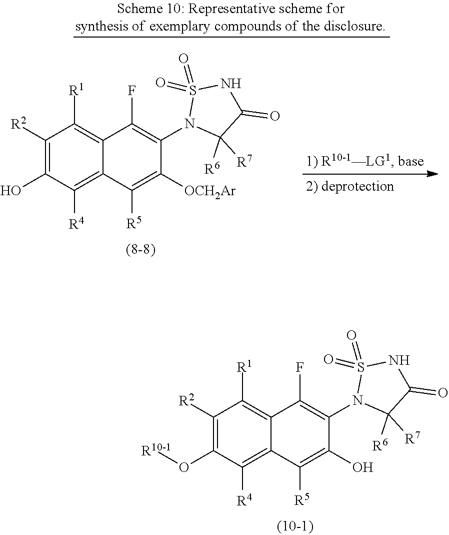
C1([R2])=C(O[R10-1])C([R4])=C2C(=C1[R1])C(F)=C(N1C([R6])([R7])C(=O)NS1(=O)=O)C(O)=C2[R5].C1([R2])=C(O)C([R4])=C2C(=C1[R1])C(F)=C(N1C([R6])([R7])C(=O)NS1(=O)=O)C([OCH2Ar])=C2[R5]
